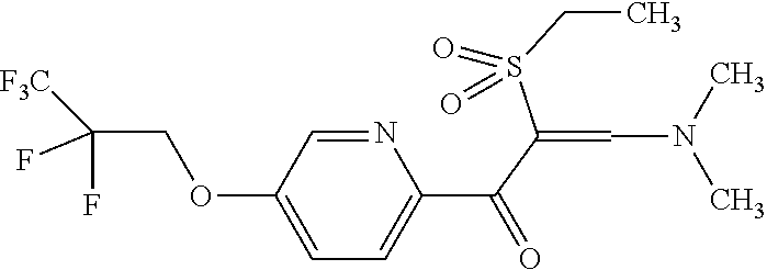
N1=CC(OCC(F)([F3C])F)=CC=C1C(=O)C(S(=O)(CC)=O)=CN(C)C
